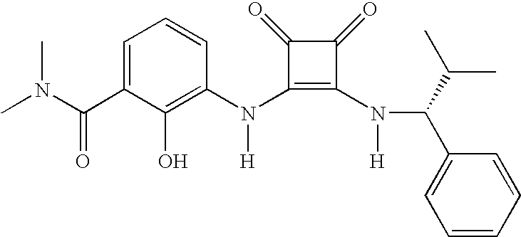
CN(C(C1=CC=CC(N(C2=C(N(C(C(C)C)C3=CC=CC=C3)[H])C(=O)C2=O)[H])=C1O)=O)C
